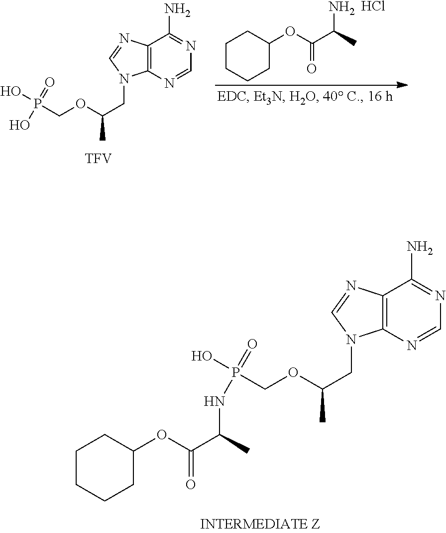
C12=C(N=CN=C1N)N(CC(OCP(NC(C(=O)OC1CCCCC1)C)(=O)O)C)C=N2.C12=C(N=CN=C1N)[Na](CC(OCP(O)(=O)O)C)C=N2.[TFV].C1CCCC(OC(=O)C(C)N)C1.Cl
